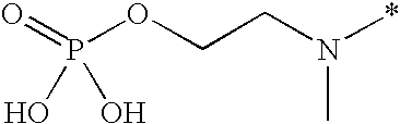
P(=O)(OCCN(*)C)(O)O
